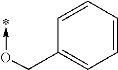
C1=CC=CC=C1CO->*
